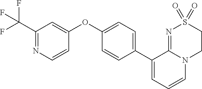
C1(C2=CC=C(OC3=CC(C(F)(F)F)=NC=C3)C=C2)=CC=CN2C1=NS(=O)(=O)CC2
